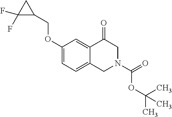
C1(OCC2CC2(F)F)=CC=C2C(=C1)C(=O)CN(C(OC(C)(C)C)=O)C2
